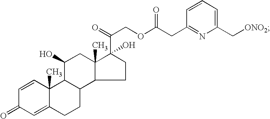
C1=CC2(C)C(=CC1=O)CCC1C3C(C)(CC(O)C21)C(C(COC(CC1=NC(C[ONO2])=CC=C1)=O)=O)(O)CC3
